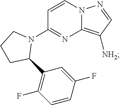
C1=CN2C(=C([NH2])C=N2)N=C1N1CCCC1C1=C(F)C=CC(F)=C1
